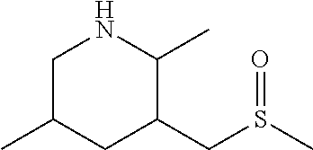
C1C(C)CC(CS(C)=O)C(C)N1
